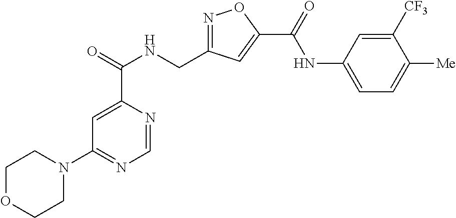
C1=NC(C(=O)NCC2=NOC(C(=O)NC3=CC=C([Me])C([CF3])=C3)=C2)=CC(N2CCOCC2)=N1
